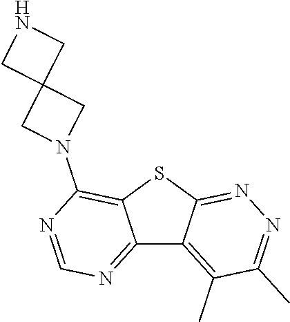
C12=NC=NC(N3CC4(C3)CNC4)=C1SC1=NN=C(C)C(C)=C21
